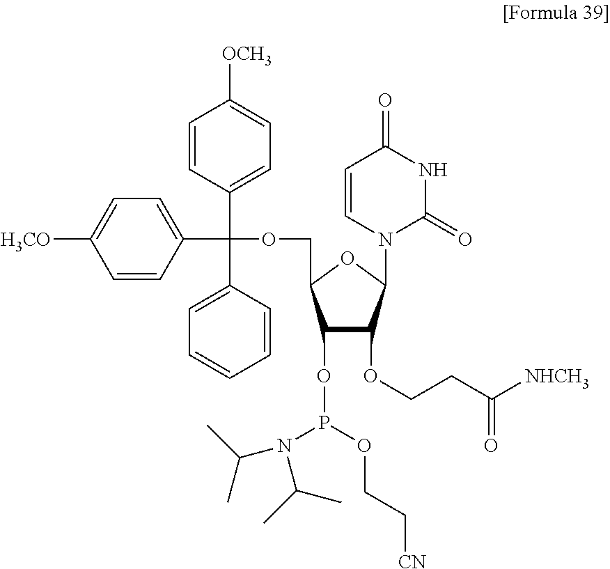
C1(OP(OCC[CN])N(C(C)C)C(C)C)C(OCCC([NHCH3])=O)C(N2C(=O)NC(=O)C=C2)OC1COC(C1=CC=C([OCH3])C=C1)(C1=CC=C([H3CO])C=C1)C1=CC=CC=C1
